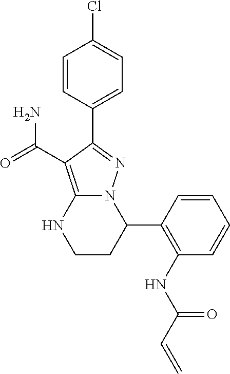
ClC1=CC=C(C2=NN3C(=C2C(=O)N)NCCC3C2=C(NC(C=C)=O)C=CC=C2)C=C1
